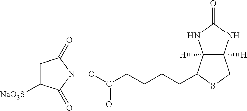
C12([H])C([H])(NC(=O)N1)CSC2CCCCC(ON1C(=O)CC([NaO3S])C1=O)=O
